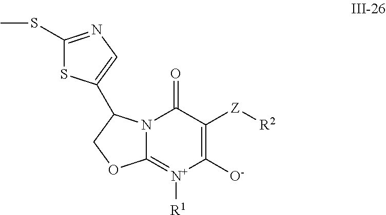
C1([O-])=C([Z][R2])C(=O)N2C(=[N+]1[R1])OCC2C1=CN=C(SC)S1
